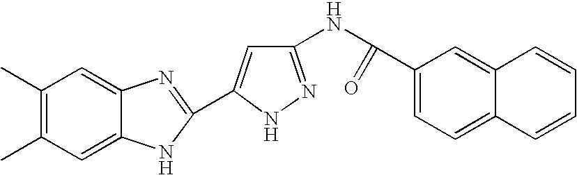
C1(C)=C(C)C=C2C(=C1)N=C(C1=CC(NC(=O)C3=CC=C4C(=C3)C=CC=C4)=NN1)N2
